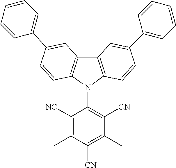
C12=C(N(C3=C([CN])C(C)=C([CN])C(C)=C3[NC])C3=C1C=C(C1=CC=CC=C1)C=C3)C=CC(C1=CC=CC=C1)=C2
